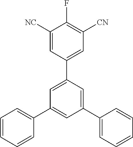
C1([NC])=CC(C2=CC(C3=CC=CC=C3)=CC(C3=CC=CC=C3)=C2)=CC([CN])=C1F
